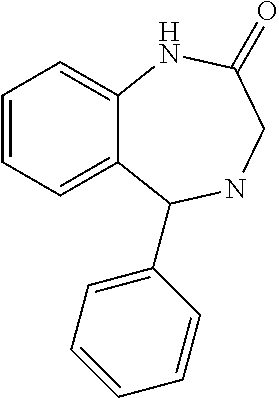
C1=CC=C2C(=C1)NC(=O)CNC2C1=CC=CC=C1
